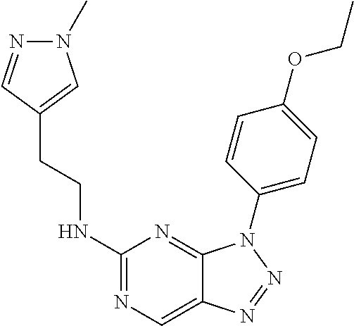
C1(NCCC2=CN(C)N=C2)=NC=C2C(=N1)N(C1=CC=C(OCC)C=C1)N=N2
